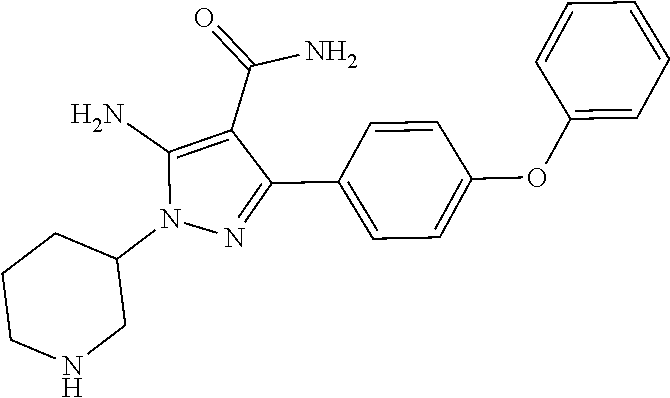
C1CNCC(N2N=C(C3=CC=C(OC4=CC=CC=C4)C=C3)C(C(=O)N)=C2N)C1
